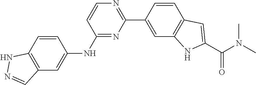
C12=C(C=C(NC3=NC(C4=CC5=C(C=C4)C=C(C(N(C)C)=O)N5)=NC=C3)C=C1)C=NN2
